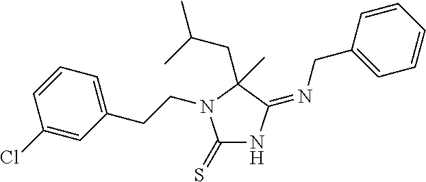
C1(=S)NC(=NCC2=CC=CC=C2)C(CC(C)C)(C)N1CCC1=CC=CC(Cl)=C1
